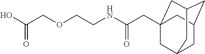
C1C2CC3CC(CC(NCCOCC(O)=O)=O)(CC1C3)C2
